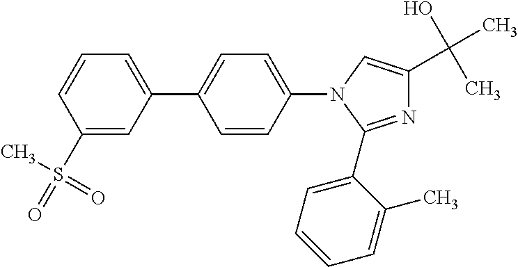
N1=C(C2=CC=CC=C2C)N(C2=CC=C(C3=CC=CC(S(=O)(C)=O)=C3)C=C2)C=C1C(O)(C)C
